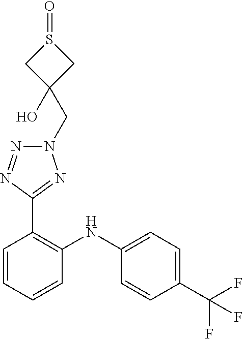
C1=C(NC2=C(C3=NN(CC4(O)CS(=O)C4)N=N3)C=CC=C2)C=CC(C(F)(F)F)=C1
